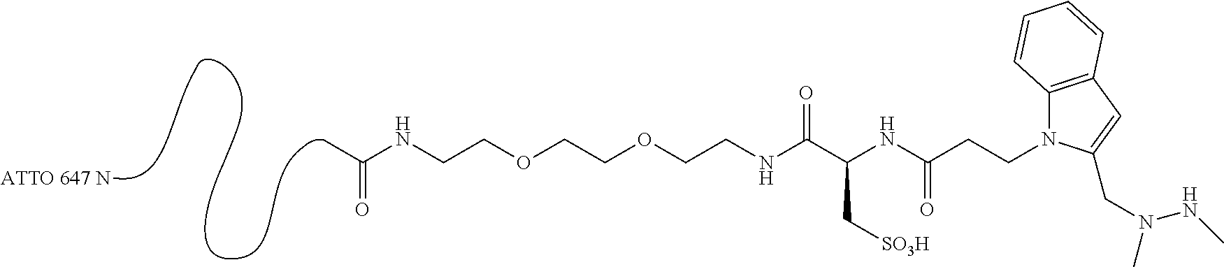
CC(=O)NCCOCCOCCNC(C(NC(CCN1C2=C(C=C1CN(NC)C)C=CC=C2)=O)C[SO3H])=O
